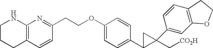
C12=C(CCCN1)C=CC(CCOC1=CC=C(C3CC3(C[CO2H])C3=CC4=C(C=C3)CCO4)C=C1)=N2
